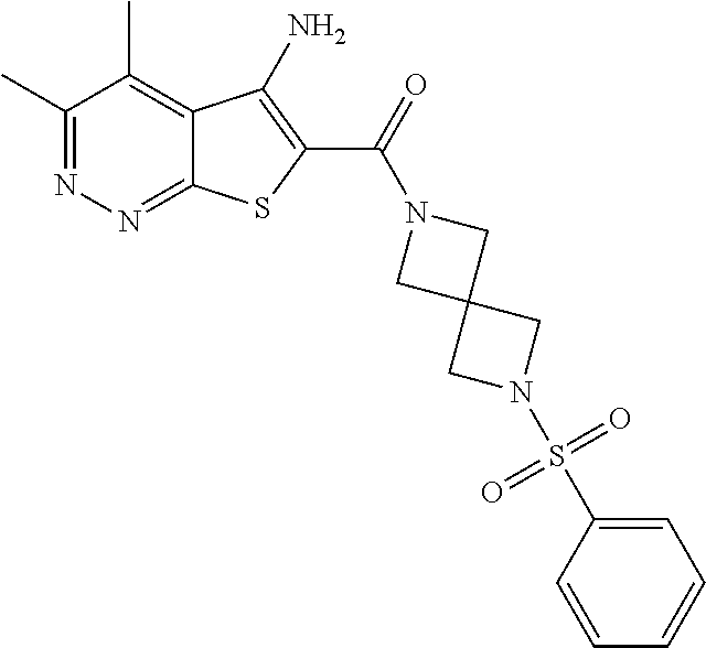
C1(C)=NN=C2C(=C1C)C(N)=C(C(=O)N1CC3(C1)CN(S(C1=CC=CC=C1)(=O)=O)C3)S2
